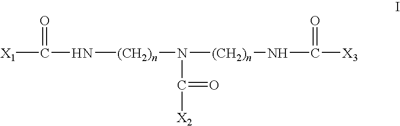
[X1]C(=O)N[(CH2)n]N(C(=O)[X2])[(CH2)n]NC(=O)[X3]
